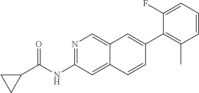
N1=C(NC(C2CC2)=O)C=C2C(=C1)C=C(C1=C(C)C=CC=C1F)C=C2
